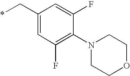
C1(C*)=CC(F)=C(N2CCOCC2)C(F)=C1
